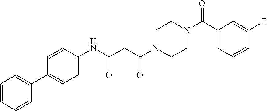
C1=CC=CC(C2=CC=C(NC(CC(N3CCN(C(C4=CC=CC(F)=C4)=O)CC3)=O)=O)C=C2)=C1
